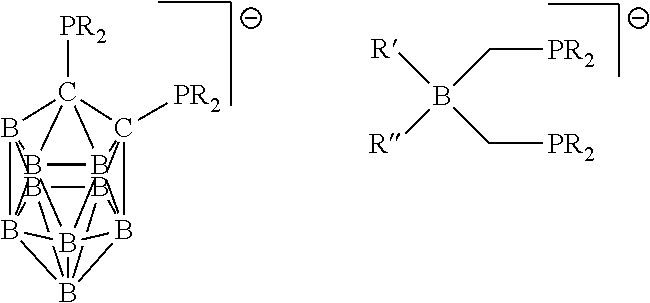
B123B45B678B149B214B2%10%11C31([PR2])C21([PR2])B56B7%101B894%11.[R]B([R])(C[PR2])C[PR2]
